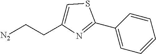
C1=CC(C2=NC(CC[N2])=CS2)=CC=C1
